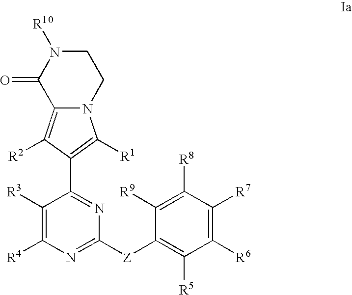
C12=C([R2])C(C3=NC([Z]C4=C([R5])C([R6])=C([R7])C([R8])=C4[R9])=NC([R4])=C3[R3])=C([R1])N1CCN([R10])C2=O
